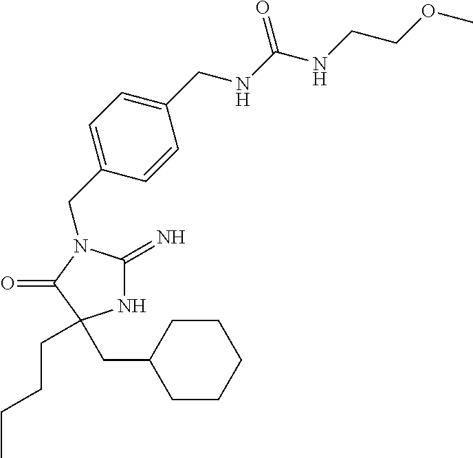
N1C(=N)N(CC2=CC=C(CNC(NCCOC)=O)C=C2)C(=O)C1(CC1CCCCC1)CCCC
